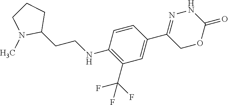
C1=CC(C2=NNC(=O)OC2)=CC(C(F)(F)F)=C1NCCC1CCCN1C
